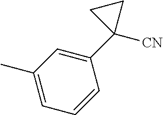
C1=CC=C(C)C=C1C1([CN])CC1
